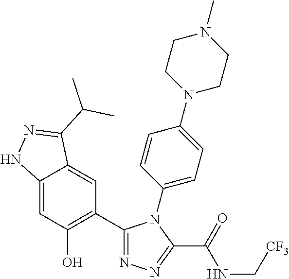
C12=CC(O)=C(C3=NN=C(C(=O)NC[CF3])N3C3=CC=C(N4CCN(C)CC4)C=C3)C=C1C(C(C)C)=NN2
